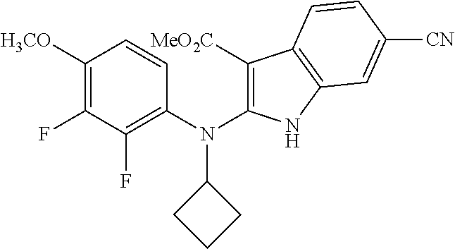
C1([H3CO])=C(F)C(F)=C(N(C2=C([MeO2C])C3=C(N2)C=C([CN])C=C3)C2CCC2)C=C1
